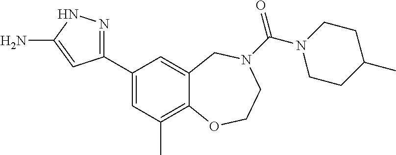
C1(C2=CC(C)=C3C(=C2)CN(C(=O)N2CCC(C)CC2)CCO3)=NNC(N)=C1
